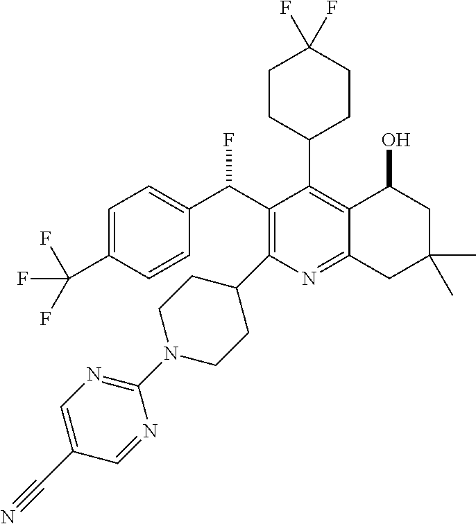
C1=C(C(F)(F)F)C=CC(C(C2=C(C3CCN(C4=NC=C(C#N)C=N4)CC3)N=C3C(=C2C2CCC(F)(F)CC2)C(O)CC(C)(C)C3)F)=C1
